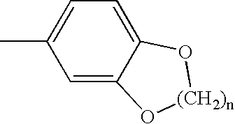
C1=C2C(=CC=C1C)O[(CH2)n]O2
